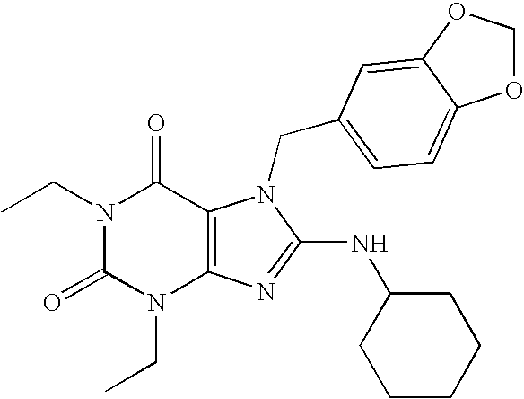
N1(CC)C(=O)N(CC)C2=C(C1=O)N(CC1=CC=C3OCOC3=C1)C(NC1CCCCC1)=N2
